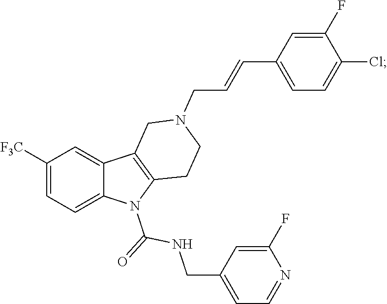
C1([F3C])=CC=C2C(=C1)C1=C(N2C(=O)NCC2=CC=NC(F)=C2)CCN(CC=CC2=CC=C(Cl)C(F)=C2)C1
